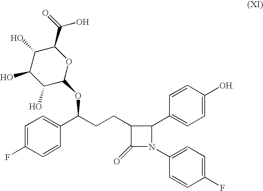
C1=C(F)C=CC(C(CCC2C(=O)N(C3=CC=C(F)C=C3)C2C2=CC=C([OH])C=C2)OC2C(O)C(O)C(O)C(C(O)=O)O2)=C1
